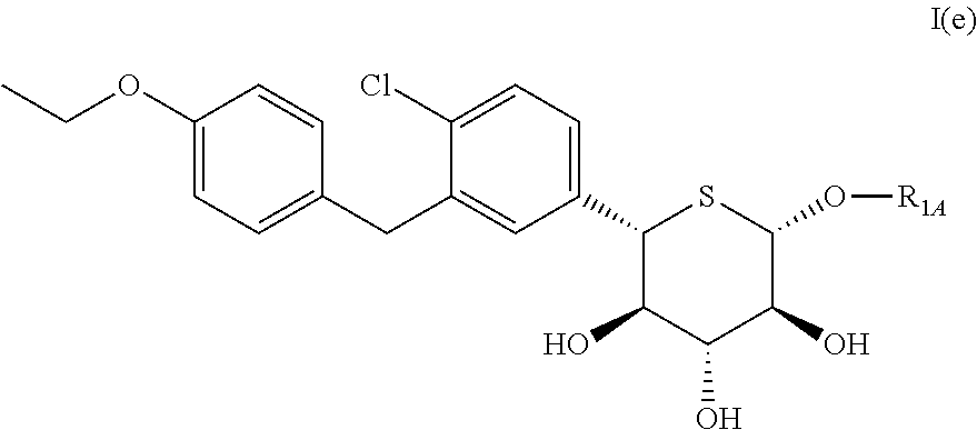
C1(OCC)=CC=C(CC2=CC(C3C(O)C(O)C(O)C(O[R1A])S3)=CC=C2Cl)C=C1
